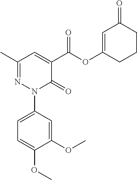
C1(C)=NN(C2=CC=C(OC)C(OC)=C2)C(=O)C(C(=O)OC2=CC(=O)CCC2)=C1
